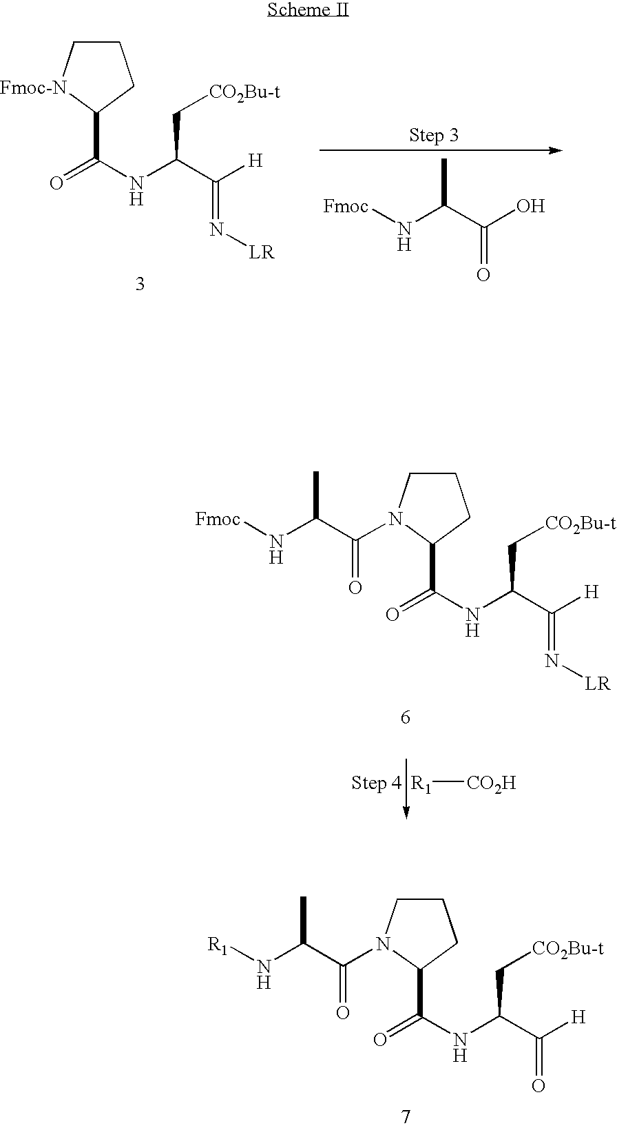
C1C[Fmoc-N]C(C(NC(C([H])=N[LR])C[CO2Bu-t])=O)C1.OC(=O)C(C)N[Fmoc].C1CN(C(=O)C(C)N[Fmoc])C(C(NC(C([H])=N[LR])C[CO2Bu-t])=O)C1.[R1][CO2H].C1CN(C(=O)C(C)N[R1])C(C(NC(C([H])=O)C[CO2Bu-t])=O)C1
